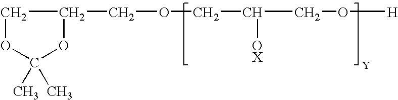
O(CC([OX])CO[H])CC1COC(C)(C)O1
